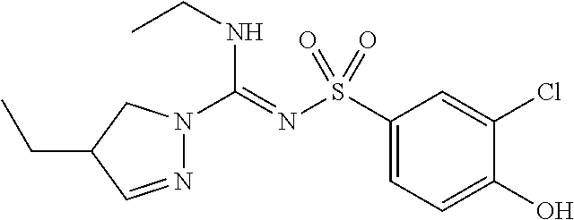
C1(S(N=C(NCC)N2N=CC(CC)C2)(=O)=O)=CC=C(O)C(Cl)=C1
